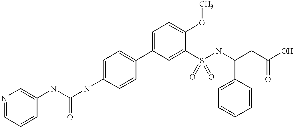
C1=CC(C2=CC=C(OC)C(S(NC(CC(O)=O)C3=CC=CC=C3)(=O)=O)=C2)=CC=C1NC(NC1=CN=CC=C1)=O
